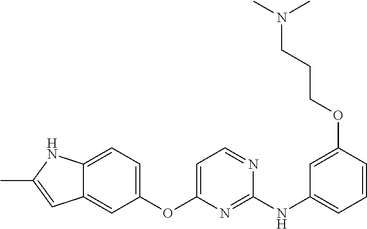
C12=CC=C(OC3=CC=NC(NC4=CC=CC(OCCCN(C)C)=C4)=N3)C=C1C=C(C)N2
